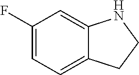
C1(F)=CC=C2C(=C1)NCC2
